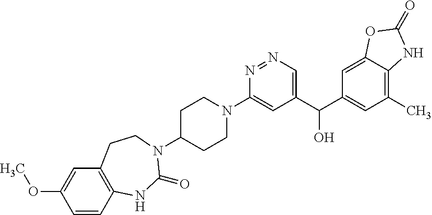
C1=C2C(=C(C)C=C1C(C1=CN=NC(N3CCC(N4C(=O)NC5=C(C=C(OC)C=C5)CC4)CC3)=C1)O)NC(=O)O2
